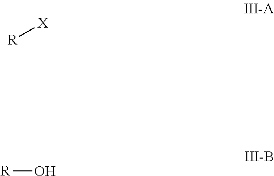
[R][X].[R]O
